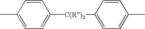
C1=CC(C)=CC=C1[C(R)2]C1=CC=C(C)C=C1
